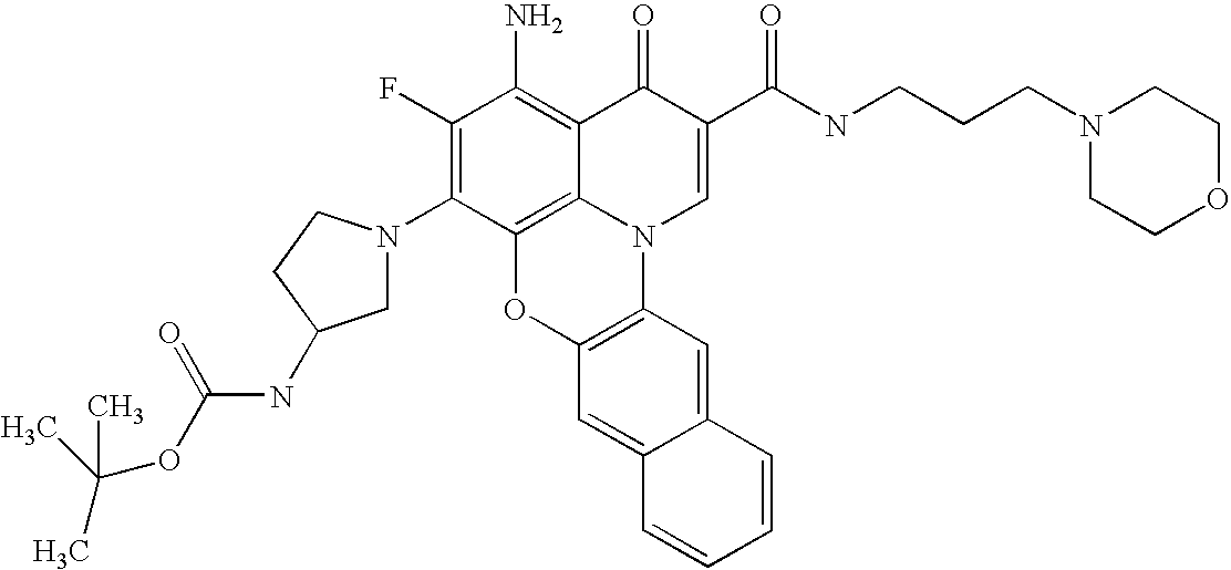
C1(F)=C(N2CC(NC(OC(C)(C)C)=O)CC2)C2=C3C(=C1N)C(=O)C(C(NCCCN1CCOCC1)=O)=CN3C1=C(O2)C=C2C(=C1)C=CC=C2
